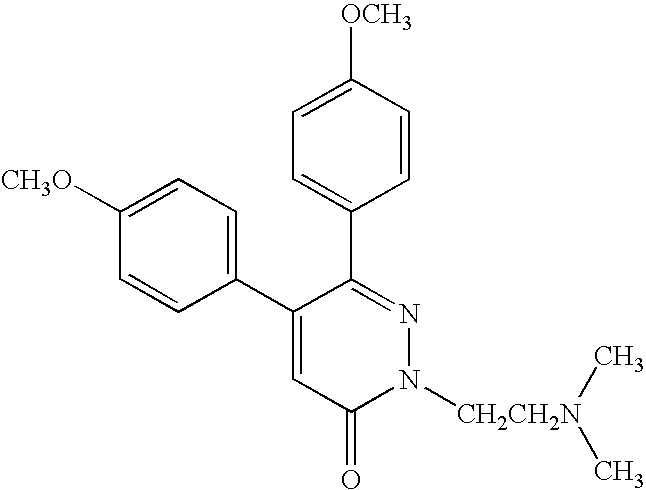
C1=C([OCH3])C=CC(C2=NN([CH2CH2N](C)C)C(=O)C=C2C2=CC=C([CH3O])C=C2)=C1
